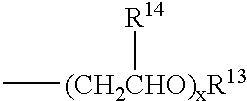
C[(CH2CHO)xR13][R14]
